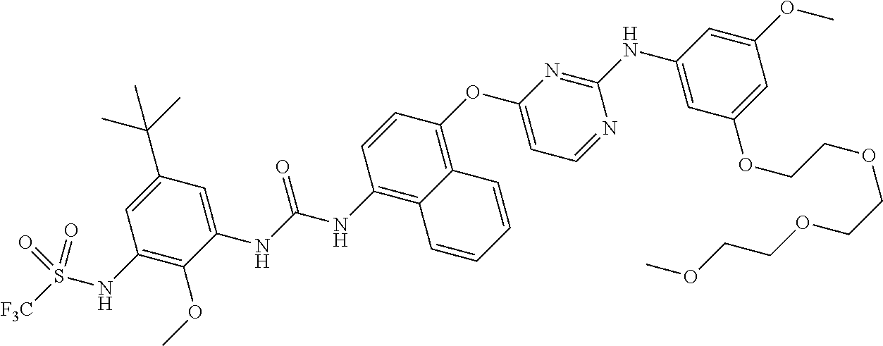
C1=CC(OC2=CC=NC(NC3=CC(OCCOCCOCCOC)=CC(OC)=C3)=N2)=C2C(=C1NC(=O)NC1=CC(C(C)(C)C)=CC(NS([F3C])(=O)=O)=C1OC)C=CC=C2
